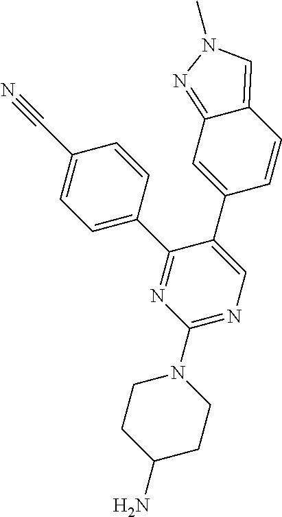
C1(N2CCC(N)CC2)=NC=C(C2=CC3=NN(C)C=C3C=C2)C(C2=CC=C(C#N)C=C2)=N1
